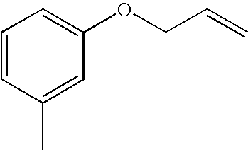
C1=CC(C)=CC(OCC=C)=C1
